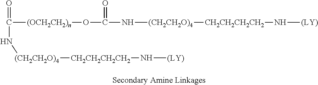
O=C([(OCH2CH2)n]OC(N[(CH2CH2O)4][CH2CH2CH2CH2]N[(LY)])=O)N[(CH2CH2O)4][CH2CH2CH2CH2]N[(LY)]
